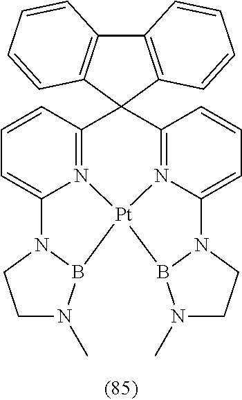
C1=CC2=N3C(=C1)N1CCN(C)B1[Pt]31N3=C(C24C2=C(C5=C4C=CC=C5)C=CC=C2)C=CC=C3N2B1N(C)CC2
